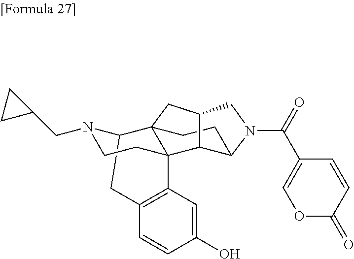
C12CC3=C(C4(CCN1CC1CC1)C21CCC2C4C(CN2C(C2=COC(=O)C=C2)=O)C1)C=C(O)C=C3
